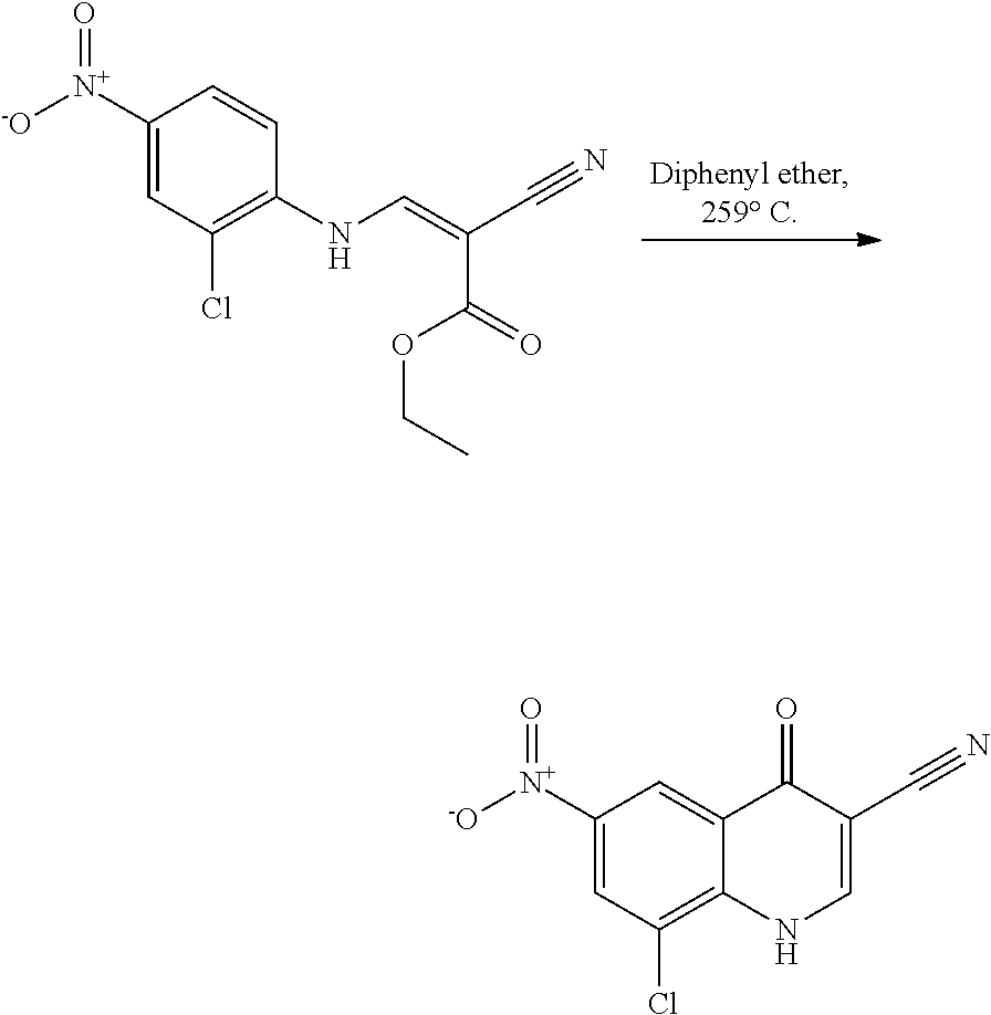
C(C#N)(=CNC1=C(Cl)C=C([N+](=O)[-O])C=C1)C(OCC)=O.C1=C(C#N)C(=O)C2=CC([N+](=O)[-O])=CC(Cl)=C2N1
